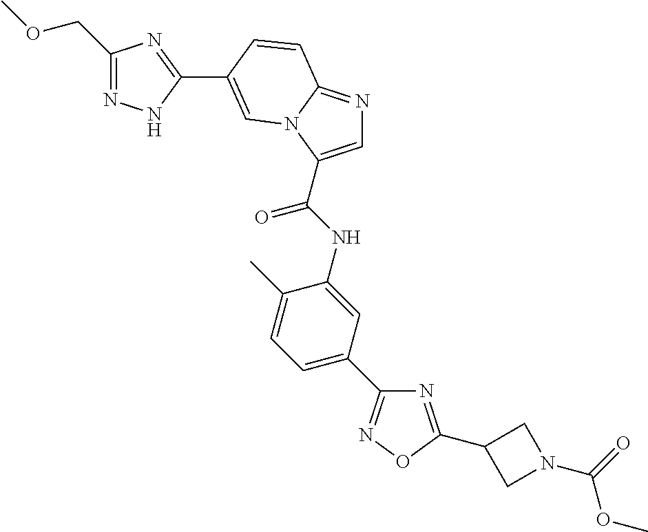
N1=C(C2CN(C(OC)=O)C2)ON=C1C1=CC=C(C)C(NC(=O)C2=CN=C3N2C=C(C2=NC(COC)=NN2)C=C3)=C1
